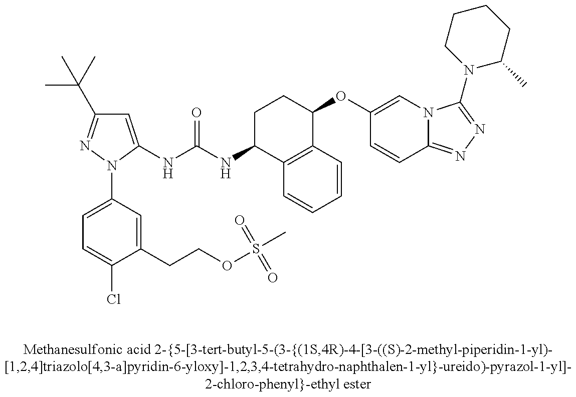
C1=C(NC(NC2C3=C(C(OC4=CN5C(=NN=C5N5C(C)CCCC5)C=C4)CC2)C=CC=C3)=O)N(C2=CC=C(Cl)C(CCOS(C)(=O)=O)=C2)N=C1C(C)(C)C
